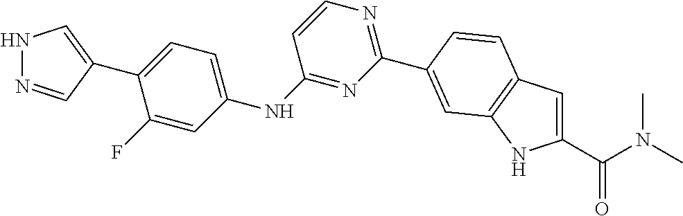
C1(C(N(C)C)=O)=CC2=C(N1)C=C(C1=NC=CC(NC3=CC=C(C4=CNN=C4)C(F)=C3)=N1)C=C2
